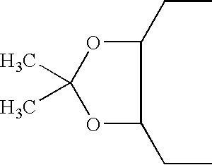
C1(CC)OC(C)(C)OC1CC
